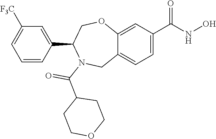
C1=CC(C2COC3=CC(C(NO)=O)=CC=C3CN2C(C2CCOCC2)=O)=CC([F3C])=C1
